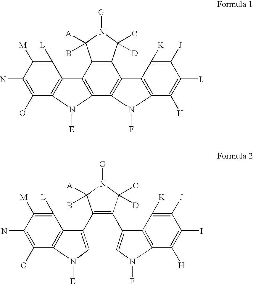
C1([L])=C([M])C(N)=C(O)C2=C1C1=C(C3=C(C4=C1C([A])(B)N([G])C4(C)[D])C1=C(C([H])=C(I)C([J])=C1[K])N3F)N2[E].C1([L])=C([M])C(N)=C(O)C2=C1C(C1=C(C3=CN(F)C4=C3C([K])=C([J])C(I)=C4[H])C(C)([D])N([G])C1([A])B)=CN2[E]
